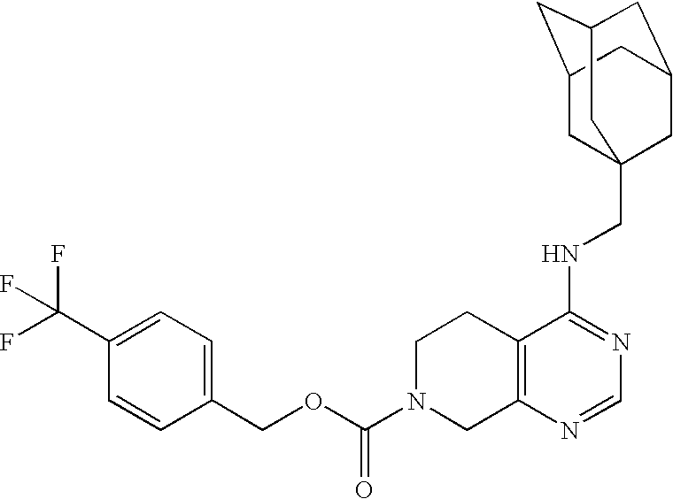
O=C(N1CC2=C(CC1)C(NCC13CC4CC(CC(C1)C4)C3)=NC=N2)OCC1=CC=C(C(F)(F)F)C=C1
